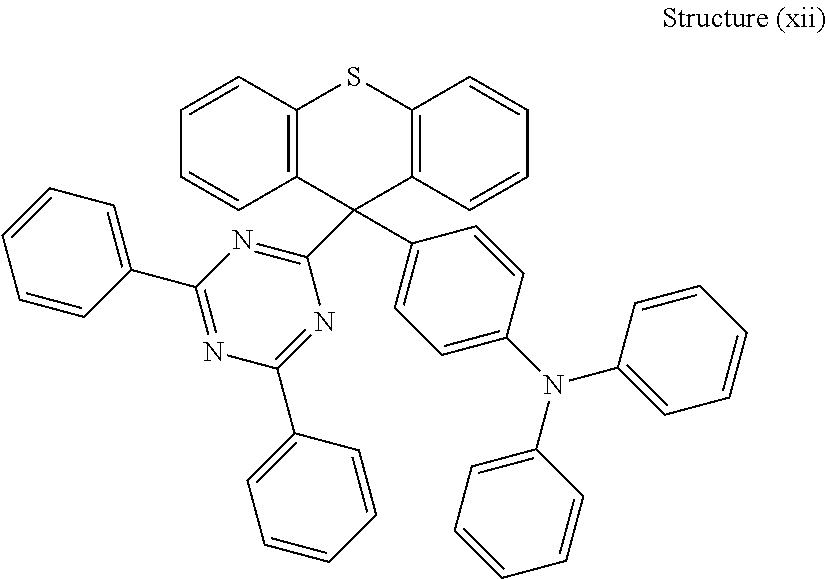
C1=CC=CC(C2=NC(C3=CC=CC=C3)=NC(C3(C4=CC=C(N(C5=CC=CC=C5)C5=CC=CC=C5)C=C4)C4=C(SC5=C3C=CC=C5)C=CC=C4)=N2)=C1
